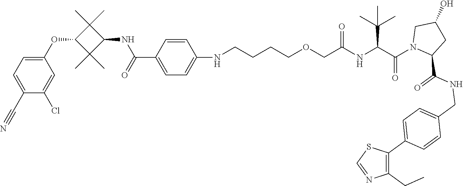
C(C1=CC=C(NCCCCOCC(NC(C(N2CC(O)CC2C(NCC2=CC=C(C3=C(CC)N=CS3)C=C2)=O)=O)C(C)(C)C)=O)C=C1)(=O)NC1C(C)(C)C(OC2=CC=C(C#N)C(Cl)=C2)C1(C)C
